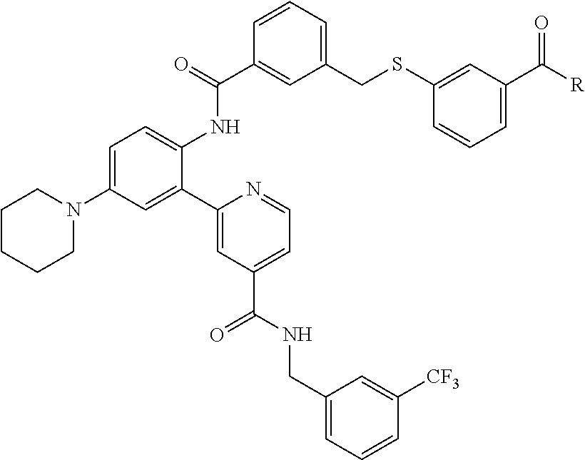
C1=C(C([R])=O)C=C(SCC2=CC=CC(C(=O)NC3=CC=C(N4CCCCC4)C=C3C3=CC(C(NCC4=CC=CC([CF3])=C4)=O)=CC=N3)=C2)C=C1
